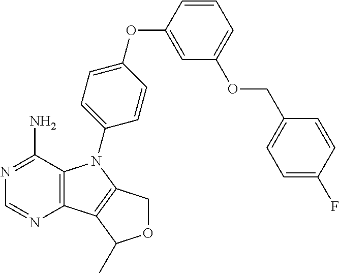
C12=C(C(N)=NC=N1)N(C1=CC=C(OC3=CC(OCC4=CC=C(F)C=C4)=CC=C3)C=C1)C1=C2C(C)OC1
